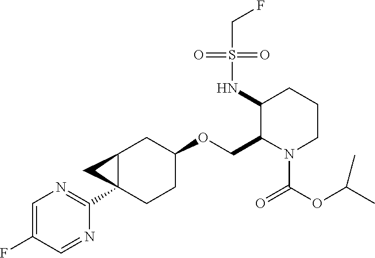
C12C(C3=NC=C(F)C=N3)(CCC(OCC3N(C(OC(C)C)=O)CCCC3NS(CF)(=O)=O)C1)C2
